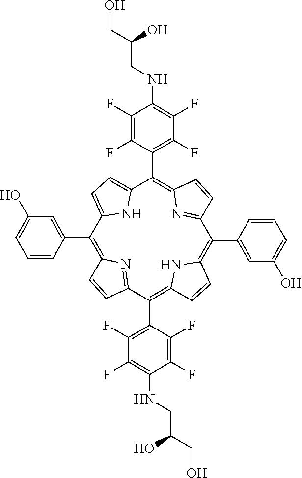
C1(C2=CC(O)=CC=C2)=C2N=C(C(C3=C(F)C(F)=C(NCC(CO)O)C(F)=C3F)=C3NC(=C(C4=CC(O)=CC=C4)C4=NC(=C(C5=C(F)C(F)=C(NCC(CO)O)C(F)=C5F)C5=CC=C1N5)C=C4)C=C3)C=C2
